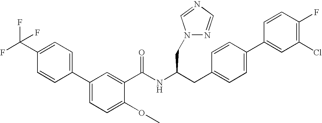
C1=C(C(F)(F)F)C=CC(C2=CC=C(OC)C(C(NC(CC3=CC=C(C4=CC(Cl)=C(F)C=C4)C=C3)CN3N=CN=C3)=O)=C2)=C1
